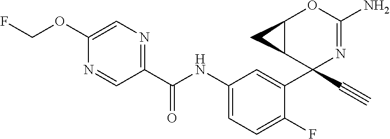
C1(C(NC2=CC=C(F)C(C3(C#C)N=C(N)OC4C3C4)=C2)=O)=NC=C(OCF)N=C1
